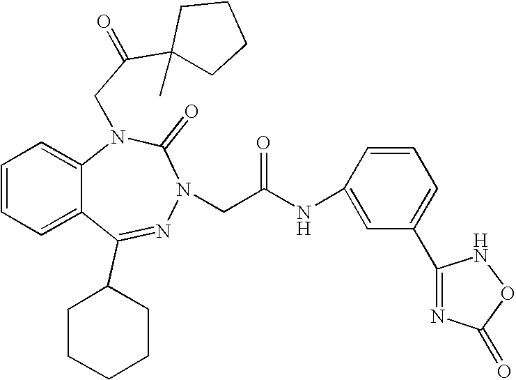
C1=CC=C2C(=C1)N(CC(C1(C)CCCC1)=O)C(=O)N(CC(NC1=CC(C3=NC(=O)ON3)=CC=C1)=O)N=C2C1CCCCC1
